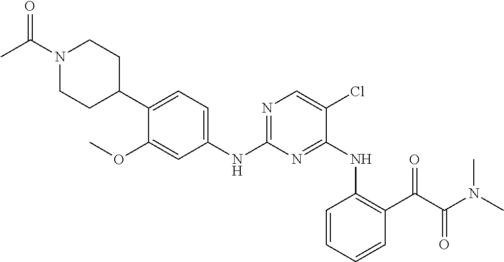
C1(C2CCN(C(C)=O)CC2)=CC=C(NC2=NC=C(Cl)C(NC3=C(C(C(N(C)C)=O)=O)C=CC=C3)=N2)C=C1OC
